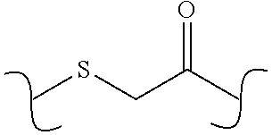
C(C)(CSC)=O
